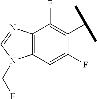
C12=C(C=C(F)C(C(C)C)=C1F)N(CF)C=N2
